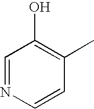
C1=NC=CC(C)=C1O
